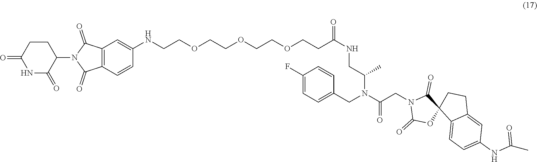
C1CC(=O)NC(=O)C1N1C(=O)C2=C(C1=O)C=C(NCCOCCOCCOCCC(NCC(N(C(CN1C(=O)OC3(C1=O)C1=CC=C(NC(C)=O)C=C1CC3)=O)CC1=CC=C(F)C=C1)C)=O)C=C2
